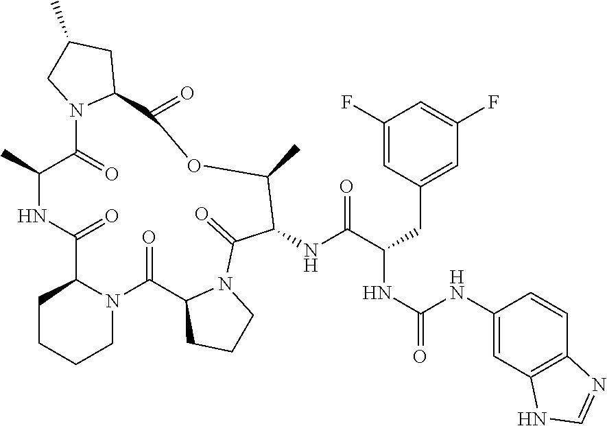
C1CCCN2C1C(=O)NC(C)C(=O)N1C(CC(C)C1)C(=O)OC(C)C(NC(C(CC1=CC(F)=CC(F)=C1)NC(=O)NC1=CC3=C(C=C1)N=CN3)=O)C(=O)N1C(C2=O)CCC1
